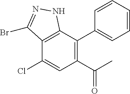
C1=CC=CC(C2=C(C(C)=O)C=C(Cl)C3=C2NN=C3Br)=C1
